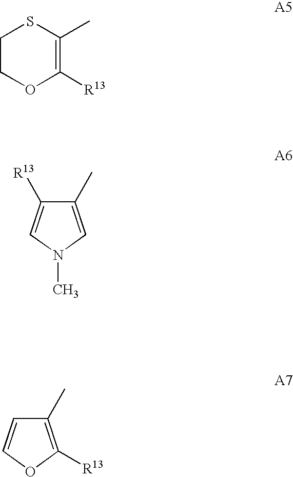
C1COC([R13])=C(C)S1.C1(C)=CN(C)C=C1[R13].C1(C)=C([R13])OC=C1
